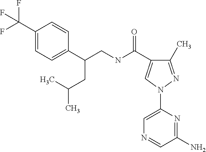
C1(C)=NN(C2=CN=CC(N)=N2)C=C1C(NCC(C1=CC=C(C(F)(F)F)C=C1)CC(C)C)=O
